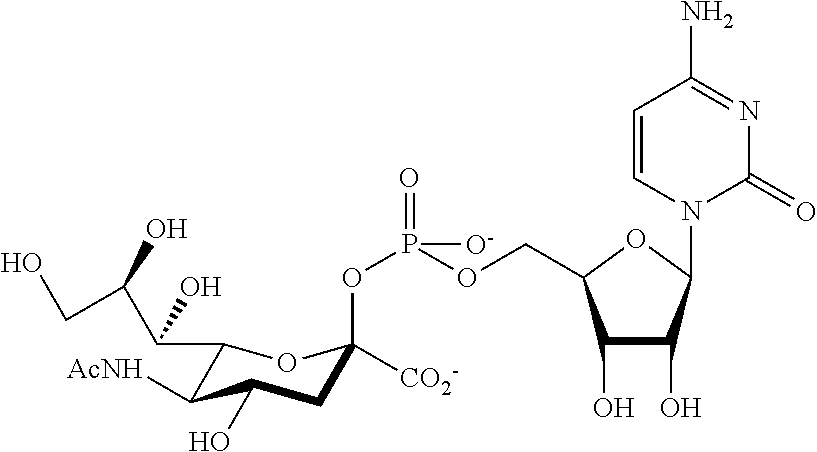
C1(O)C(O)C(N2C(=O)N=C(N)C=C2)OC1COP(OC1([CO2-])CC(O)C([AcNH])C(C(O)C(O)CO)O1)([O-])=O
